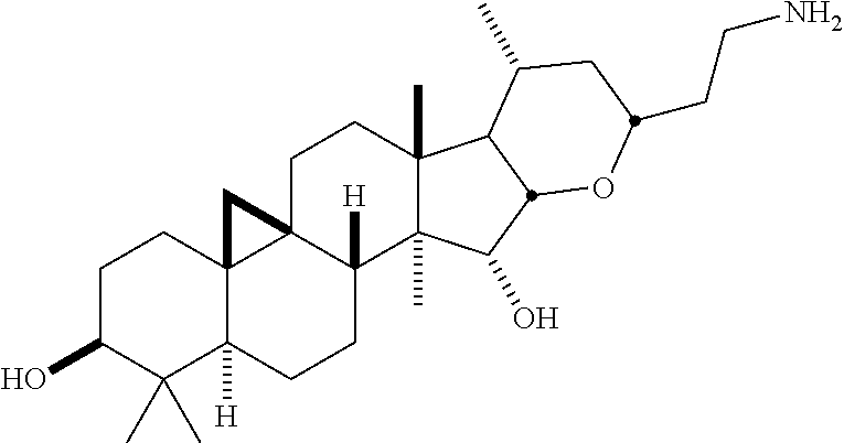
OC1C(C)(C)C2([H])C3(CC1)C1(CCC4(C)C(C)(C(O)C5C4C(C)CC(CCN)O5)C1([H])CC2)C3
